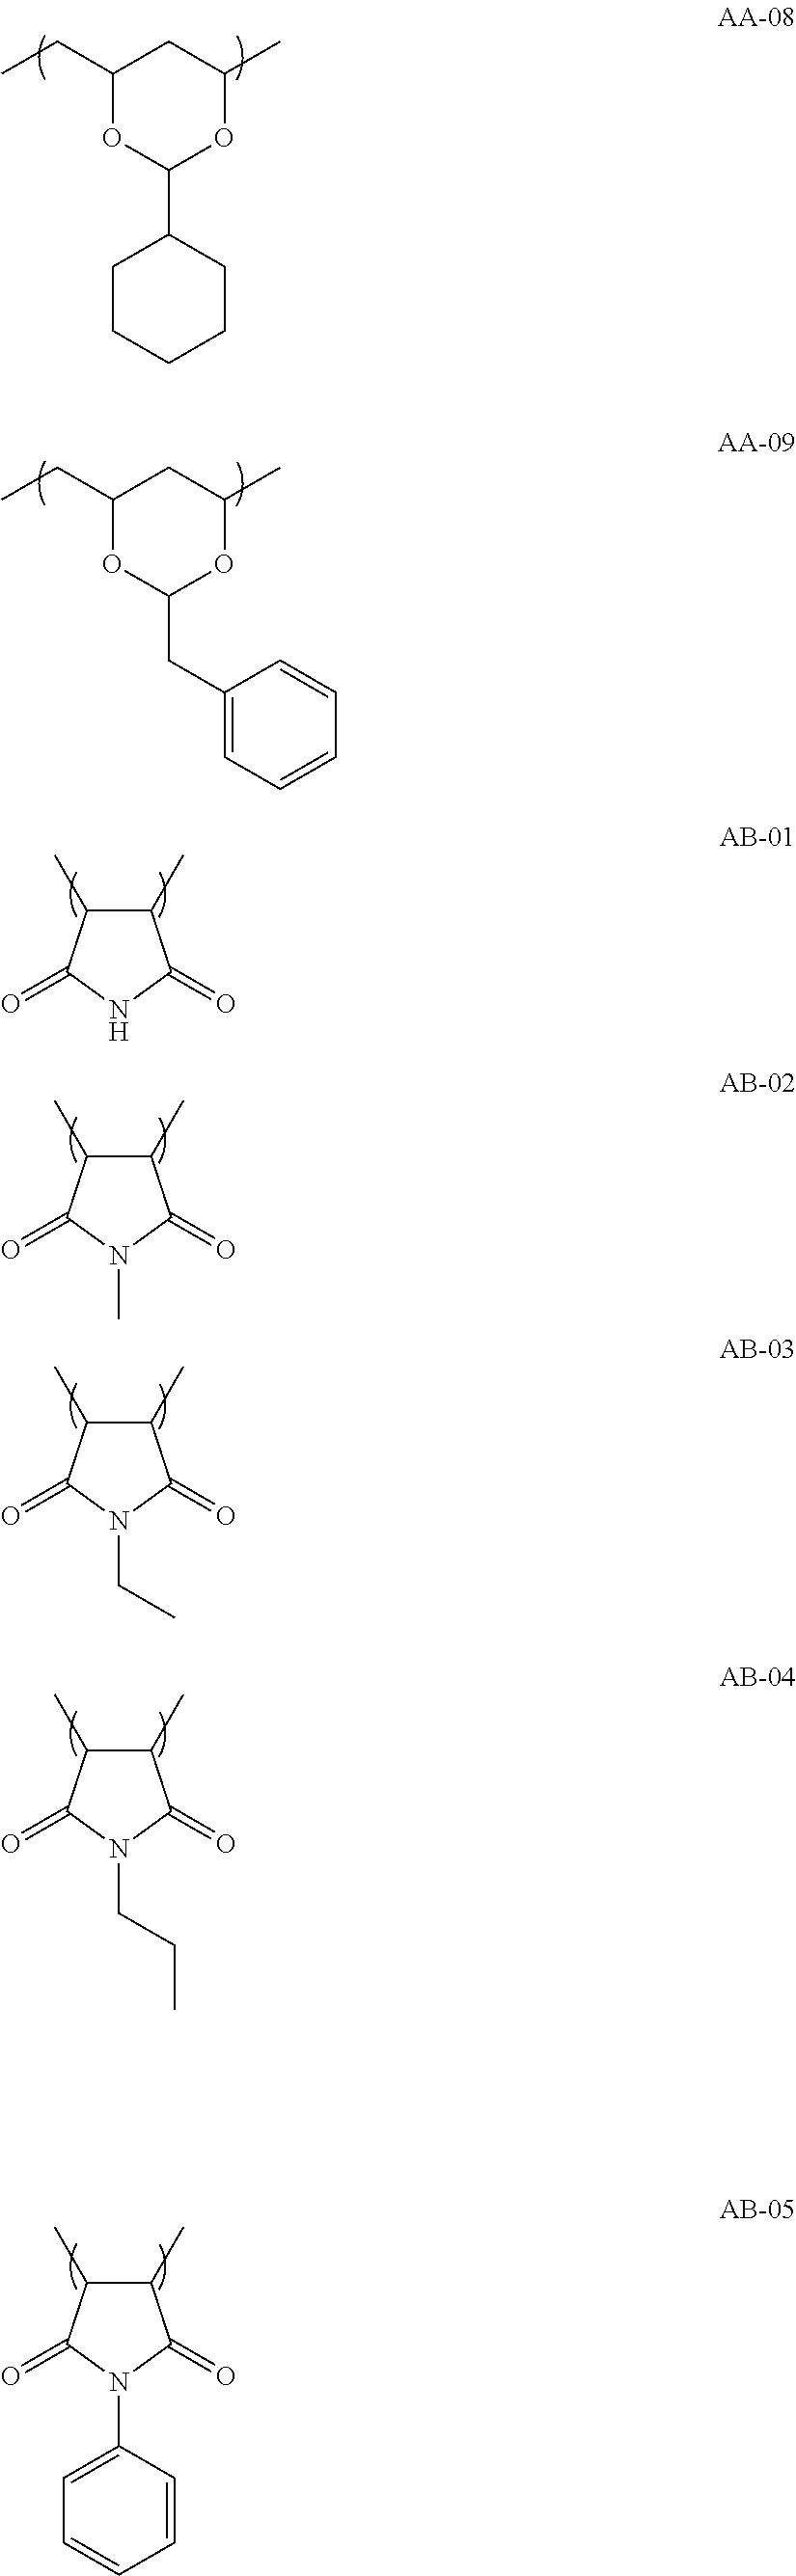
C1(CC)OC(C2CCCCC2)OC(C)C1.C1(CC)OC(CC2=CC=CC=C2)OC(C)C1.C1(C)C(C)C(=O)NC1=O.C1(C)C(C)C(=O)N(C)C1=O.C1(C)C(C)C(=O)N(CC)C1=O.C1(C)C(C)C(=O)N(CCC)C1=O.C1(C)C(C)C(=O)N(C2=CC=CC=C2)C1=O
